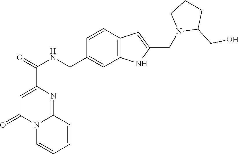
C1=C(C(=O)NCC2=CC3=C(C=C2)C=C(CN2C(CO)CCC2)N3)N=C2N(C1=O)C=CC=C2
